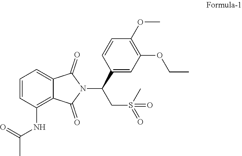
C1=CC(NC(C)=O)=C2C(=C1)C(=O)N(C(C1=CC(OCC)=C(OC)C=C1)CS(=O)(C)=O)C2=O
